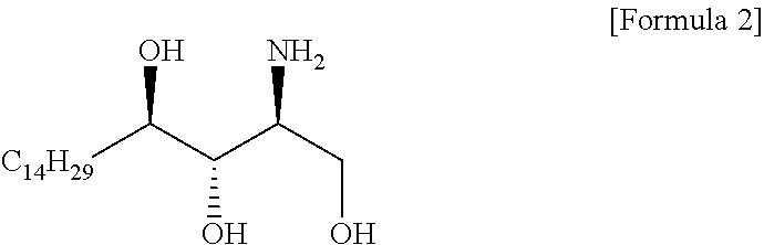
C(O)(C(CO)N)C([C14H29])O
